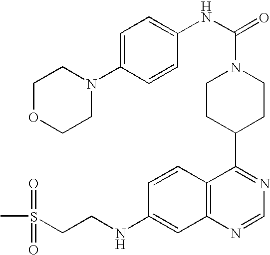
C1CC(C2=NC=NC3=C2C=CC(NCCS(C)(=O)=O)=C3)CCN1C(=O)NC1=CC=C(N2CCOCC2)C=C1
